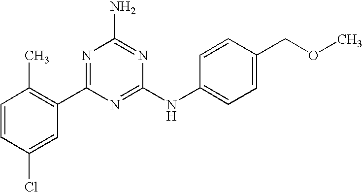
C1=CC(Cl)=CC(C2=NC(N)=NC(NC3=CC=C(COC)C=C3)=N2)=C1C
